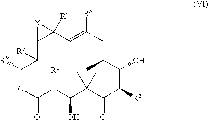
C12C([R5])C([R9])OC(=O)C([R1])C(O)C(C)(C)C(=O)C([R2])C(O)C(C)CC([R3])=CC1([R4])[X]2
